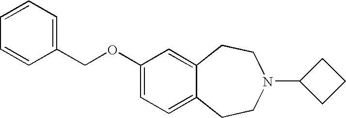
C1=CC(COC2=CC=C3C(=C2)CCN(C2CCC2)CC3)=CC=C1
